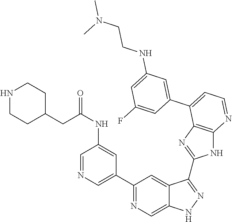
C1(C2=NC=C3C(=C2)C(C2=NC4=C(N2)N=CC=C4C2=CC(NCCN(C)C)=CC(F)=C2)=NN3)=CN=CC(NC(=O)CC2CCNCC2)=C1
